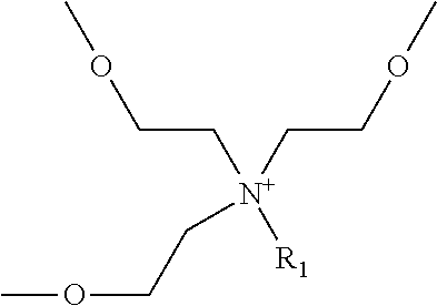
COCC[N+](CCOC)(CCOC)[R1]
